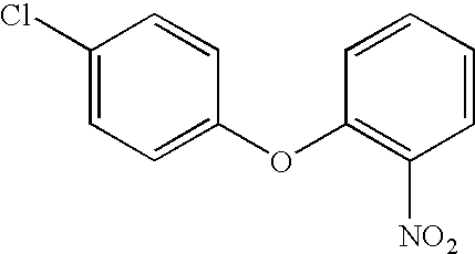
O(C1=CC=C(Cl)C=C1)C1=C([NO2])C=CC=C1
